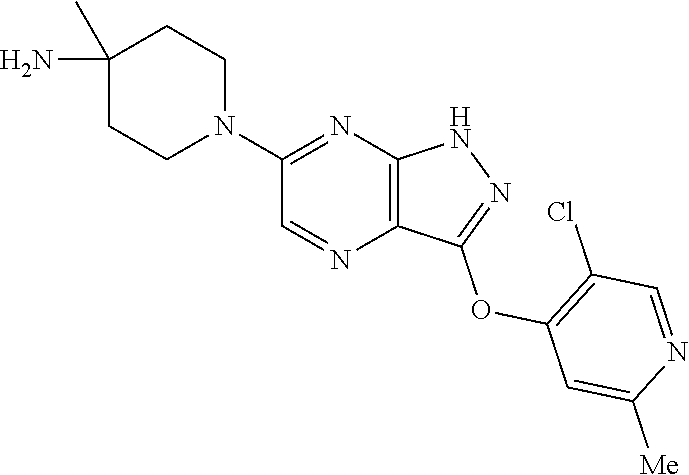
C1(C)(N)CCN(C2=NC3=C(N=C2)C(OC2=C(Cl)C=NC([Me])=C2)=NN3)CC1
